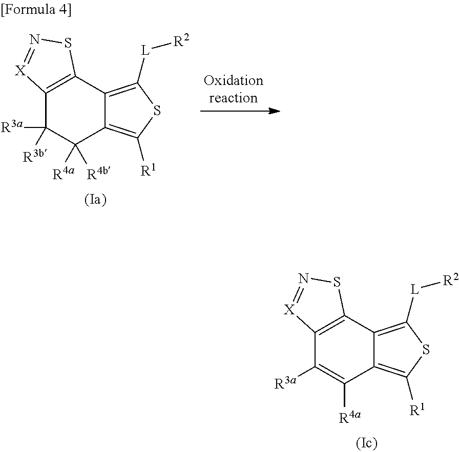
C12=C(C3=C([L][R2])SC([R1])=C3C([R4a])=C1[R3a])SN=[X]2.C12=C(C3=C([L][R2])SC([R1])=C3C([R4a])([R4b])C1([R3a])[R3b])SN=[X]2
